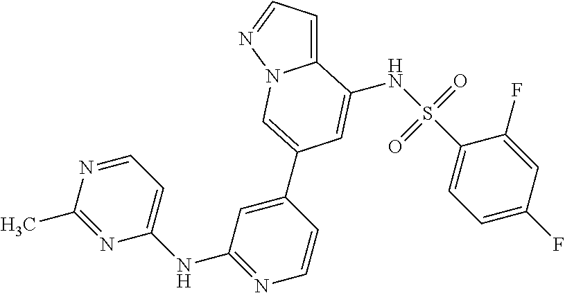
C1(C)=NC(NC2=NC=CC(C3=CN4C(=CC=N4)C(NS(C4=CC=C(F)C=C4F)(=O)=O)=C3)=C2)=CC=N1
